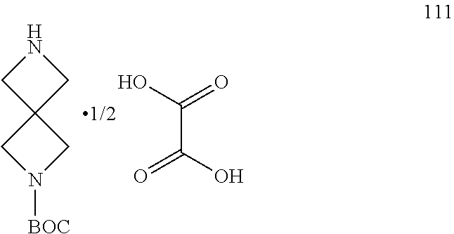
C1C2(CN1)CN([BOC])C2.OC(=O)C(O)=O
